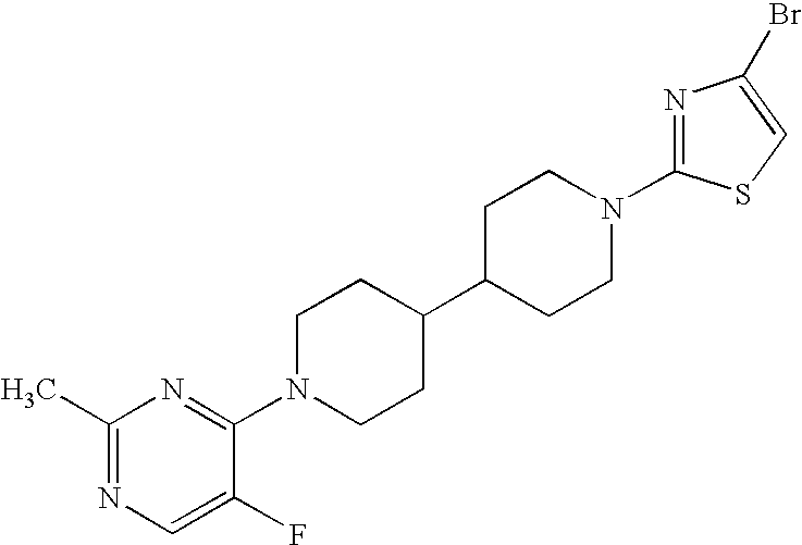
C1(C)=NC=C(F)C(N2CCC(C3CCN(C4=NC(Br)=CS4)CC3)CC2)=N1
